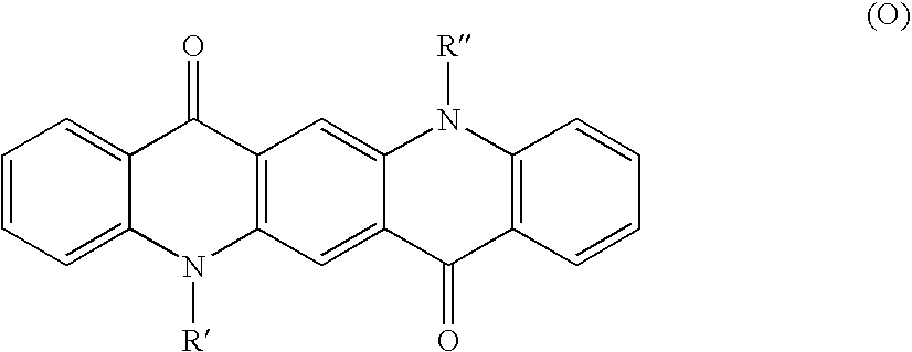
C1=CC=C2C(=C1)C(=O)C1=C(N2[R])C=C2C(=C1)N([R])C1=C(C2=O)C=CC=C1
